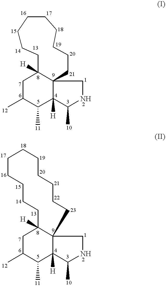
C1CCC2([H])C3(CCCCCC1)C([H])(C(C)C(C)C2)C(C)NC3.C1C2([H])C3(C([H])(C(C)C(C)C2)C(C)NC3)CCCCCCCCCC1
